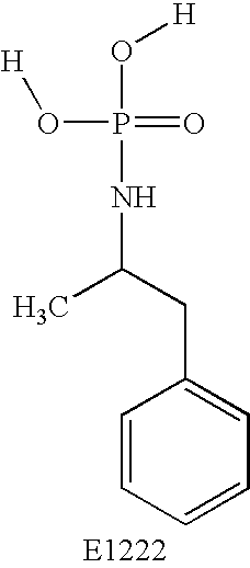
[H]OP(O[H])(=O)NC(C)CC1=CC=CC=C1
